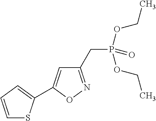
C(P(OCC)(=O)OCC)C1=NOC(C2=CC=CS2)=C1
